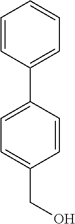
C1=CC(C2=CC=CC=C2)=CC=C1CO
